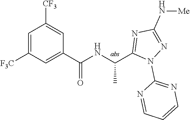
C1(N2N=C(N[Me])N=C2C(NC(C2=CC([F3C])=CC([CF3])=C2)=O)C)=NC=CC=N1
